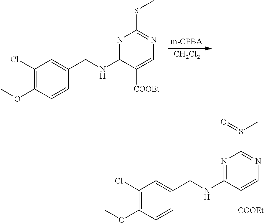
[CH2Cl2].N1=C(NCC2=CC(Cl)=C(OC)C=C2)C([COOEt])=CN=C1SC.N1=C(NCC2=CC(Cl)=C(OC)C=C2)C([COOEt])=CN=C1S(C)=O
